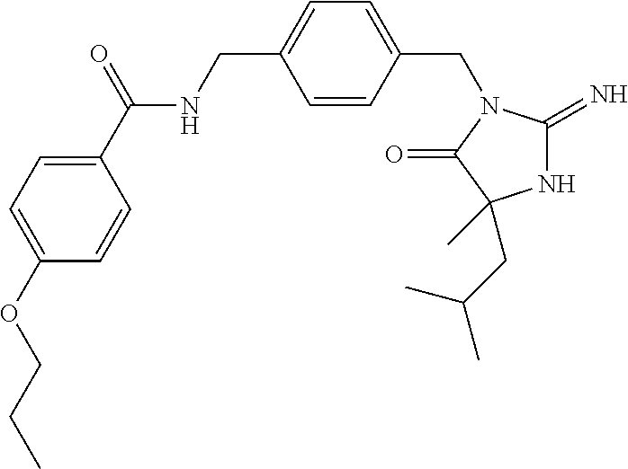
N1C(=N)N(CC2=CC=C(CNC(C3=CC=C(OCCC)C=C3)=O)C=C2)C(=O)C1(CC(C)C)C
